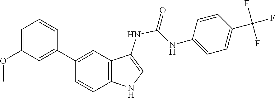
C1(OC)=CC=CC(C2=CC3=C(NC=C3NC(NC3=CC=C(C(F)(F)F)C=C3)=O)C=C2)=C1
